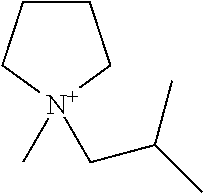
C1CC[N+](C)(CC(C)C)C1
